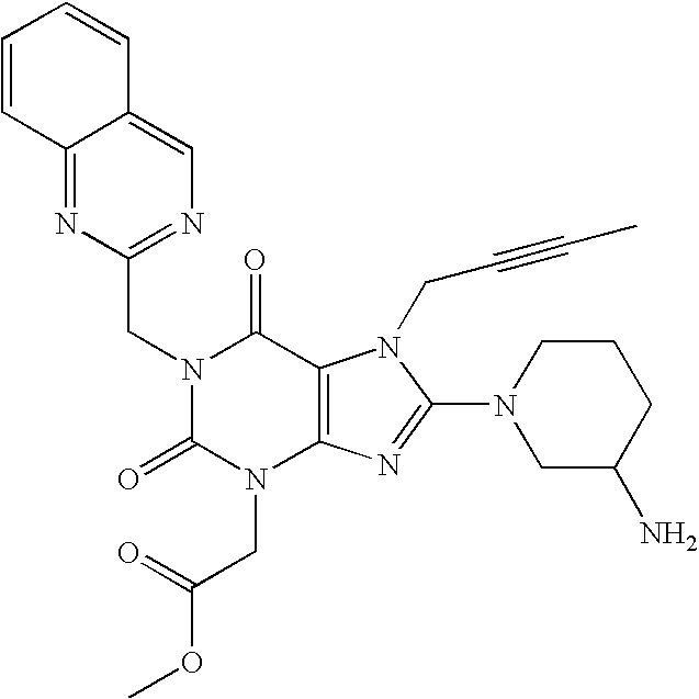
C12=NC(CN3C(=O)N(CC(OC)=O)C4=C(C3=O)N(CC#CC)C(N3CC(N)CCC3)=N4)=NC=C1C=CC=C2
